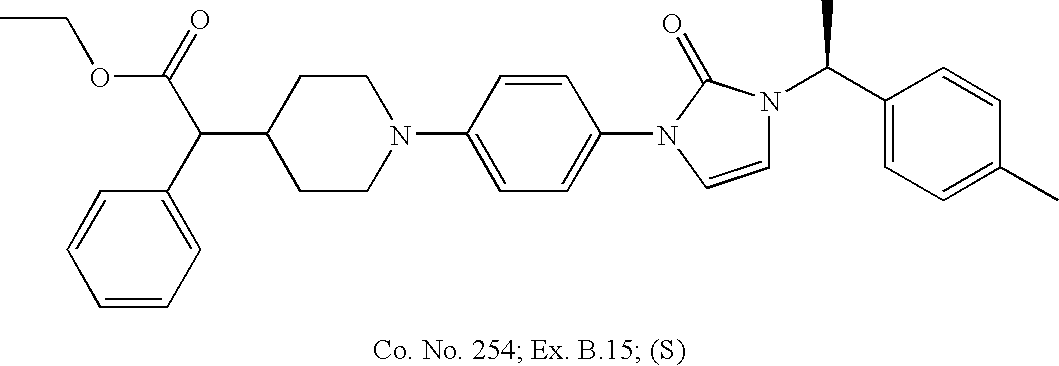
C1(C(C2=CC=CC=C2)C(=O)OCC)CCN(C2=CC=C(N3C=CN(C(C4=CC=C(C)C=C4)C)C3=O)C=C2)CC1
